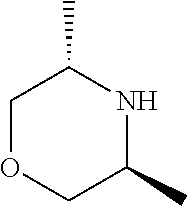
C1OCC(C)NC1C
